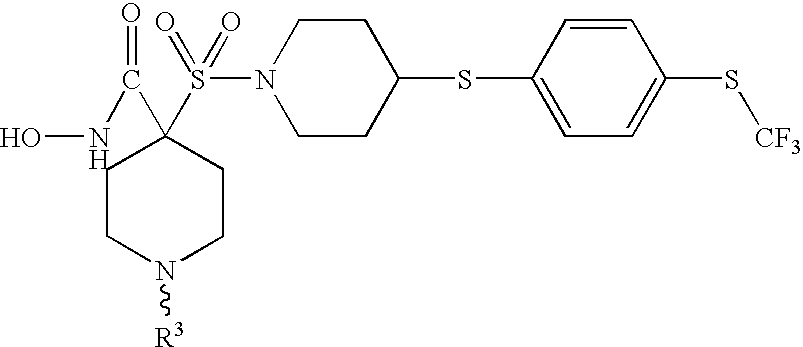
ONC(=O)C1(S(N2CCC(SC3=CC=C(S[CF3])C=C3)CC2)(=O)=O)CCN([R3])CC1
